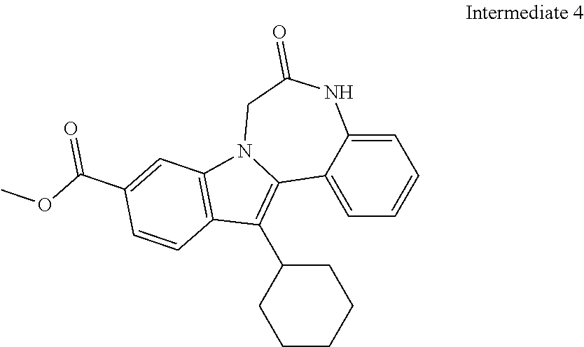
C1=C2C(=CC=C1)C1=C(C3CCCCC3)C3=C(N1CC(=O)N2)C=C(C(OC)=O)C=C3
